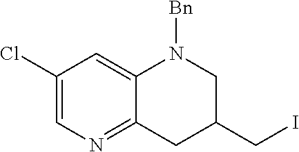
C12=CC(Cl)=CN=C1CC(CI)CN2[Bn]
